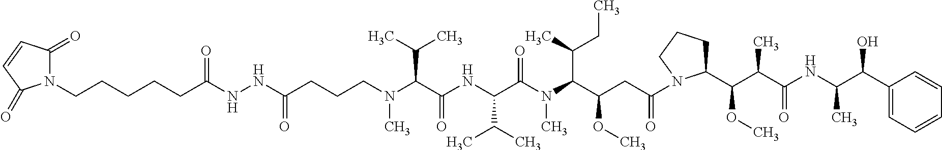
N(C)(C(C(NC(C(N(C(C(CC(N1C(C(C(C(=O)NC(C(C2=CC=CC=C2)O)C)C)OC)CCC1)=O)OC)C(C)CC)C)=O)C(C)C)=O)C(C)C)CCCC(NNC(=O)CCCCCN1C(=O)C=CC1=O)=O
